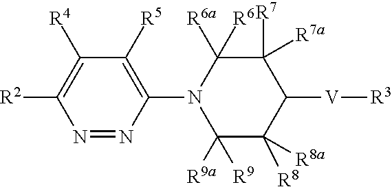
N1=NC(N2C([R9a])([R9])C([R8a])([R8])C([V][R3])C([R7])([R7a])C2([R6a])[R6])=C([R5])C([R4])=C1[R2]
